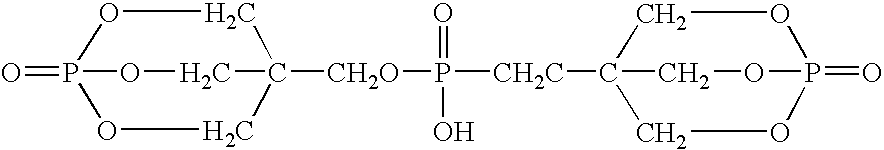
O1CC2([CH2O]P([CH2C]C34COP(=O)(OC3)OC4)(O)=O)COP1(=O)OC2
